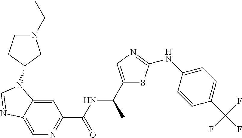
C1=C2C(=CN=C1C(NC(C1=CN=C(NC3=CC=C(C(F)(F)F)C=C3)S1)C)=O)N=CN2C1CCN(CC)C1
